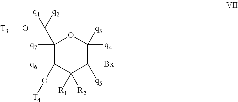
C1([q7])(C([q2])([q1])O[T3])C([q6])(O[T4])C([R2])([R1])C([Bx])([q5])C([q4])([q3])O1
